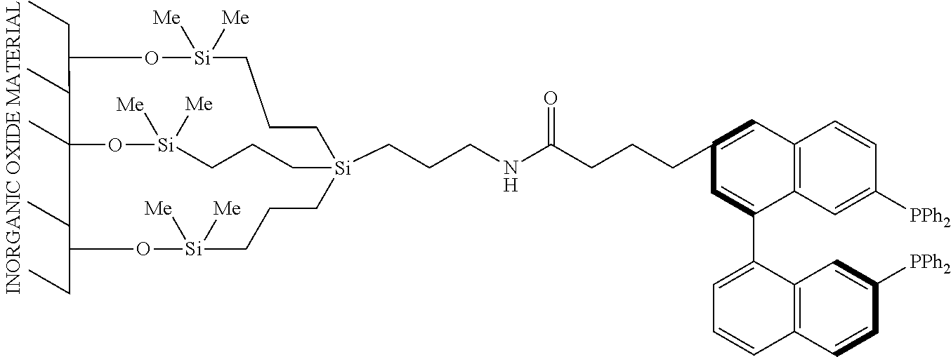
C(CCNC(=O)CCCC1=CC2=C(C(C3=CC=CC4=C3C=C([PPh2])C=C4)=C1)C=C([PPh2])C=C2)[Si]12CCC[Si]([Me])([Me])OC(CC)C(C)(O[Si]([Me])([Me])CCC1)C(CC)O[Si]([Me])([Me])CCC2
